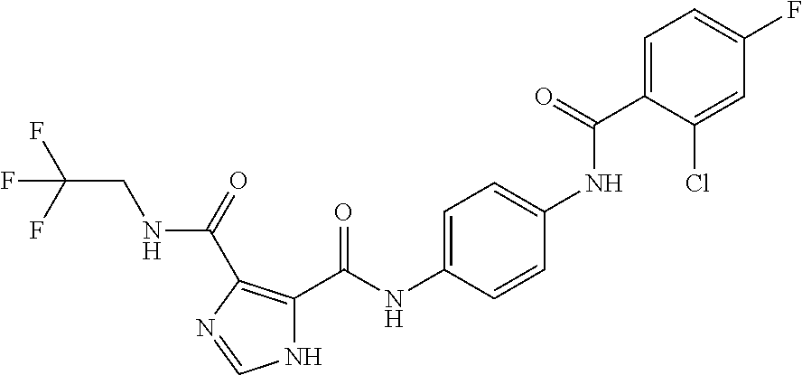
C1=C(C(NC2=CC=C(NC(C3=C(C(=O)NCC(F)(F)F)N=CN3)=O)C=C2)=O)C(Cl)=CC(F)=C1
